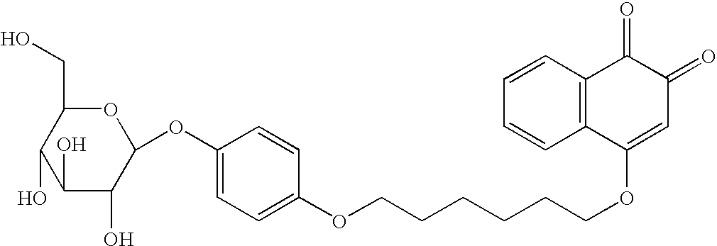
C1(CO)C(O)C(O)C(O)C(OC2=CC=C(OCCCCCCOC3=CC(=O)C(=O)C4=C3C=CC=C4)C=C2)O1
